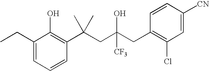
C1=CC(C(CC(CC2=C(Cl)C=C([CN])C=C2)([CF3])O)(C)C)=C(O)C(CC)=C1
